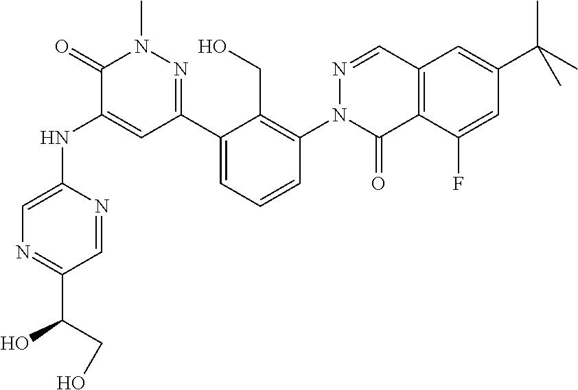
C1=NC(NC2=CC(C3=CC=CC(N4C(=O)C5=C(C=N4)C=C(C(C)(C)C)C=C5F)=C3CO)=NN(C)C2=O)=CN=C1C(CO)O
